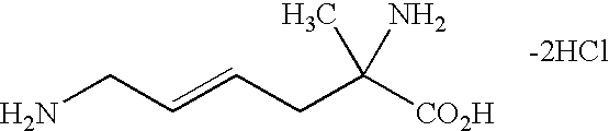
NCC=CCC([CO2H])(C)N
